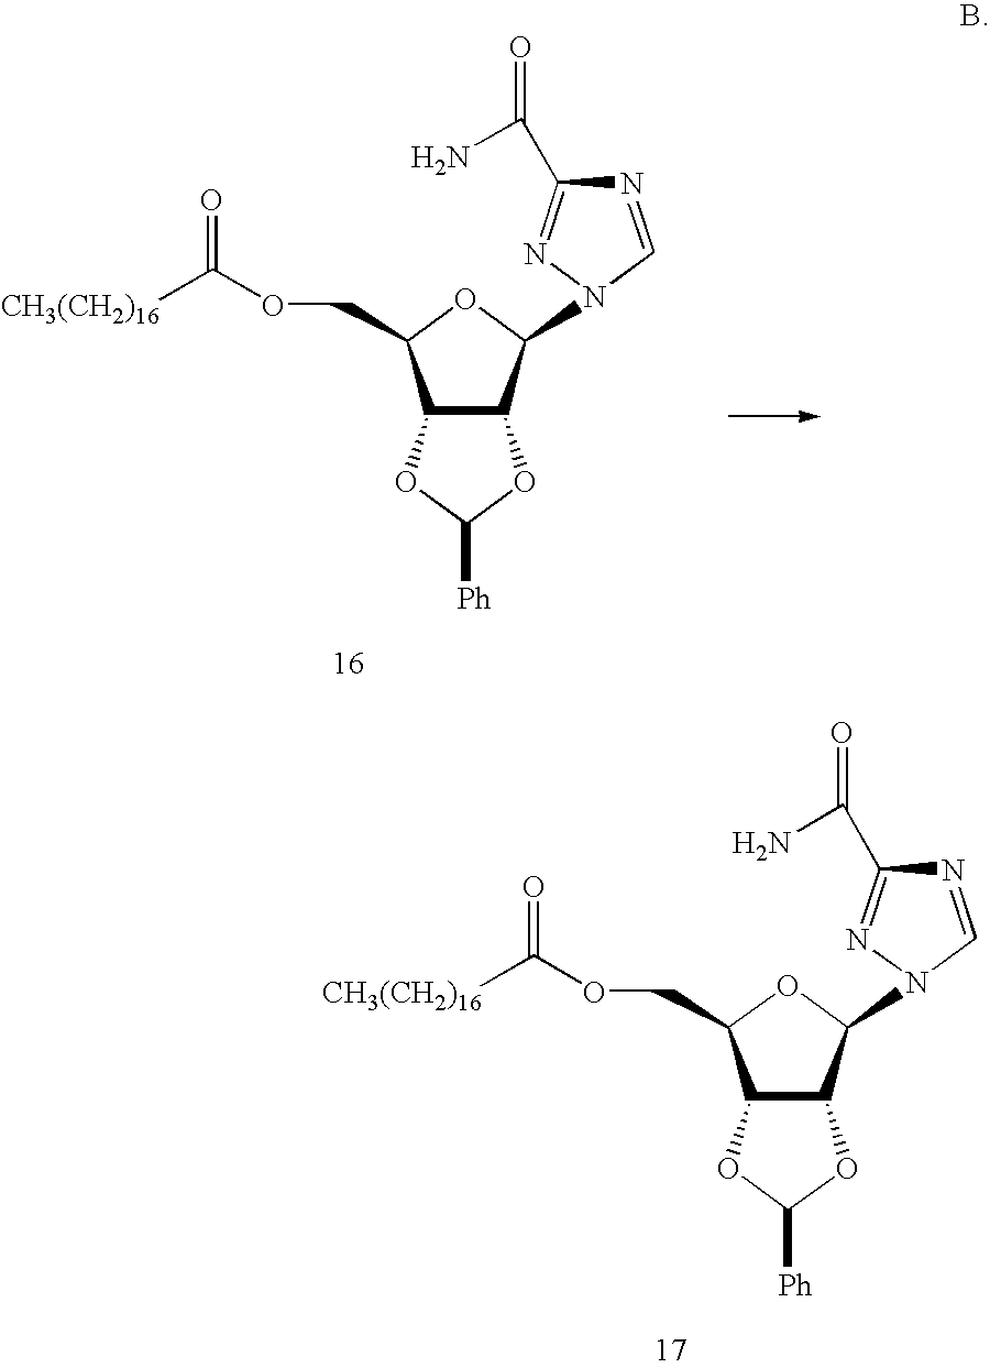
N1=CN(C2C3C(C(COC([CH3(CH2)16])=O)O2)OC([Ph])O3)N=C1C(N)=O.N1=CN(C2C3C(C(COC([CH3(CH2)16])=O)O2)OC([Ph])O3)N=C1C(N)=O
